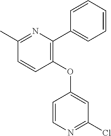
C1(C)=NC(C2=CC=CC=C2)=C(OC2=CC(Cl)=NC=C2)C=C1
